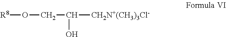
[R8]OCC([CH2N+(CH3)3Cl-])O
